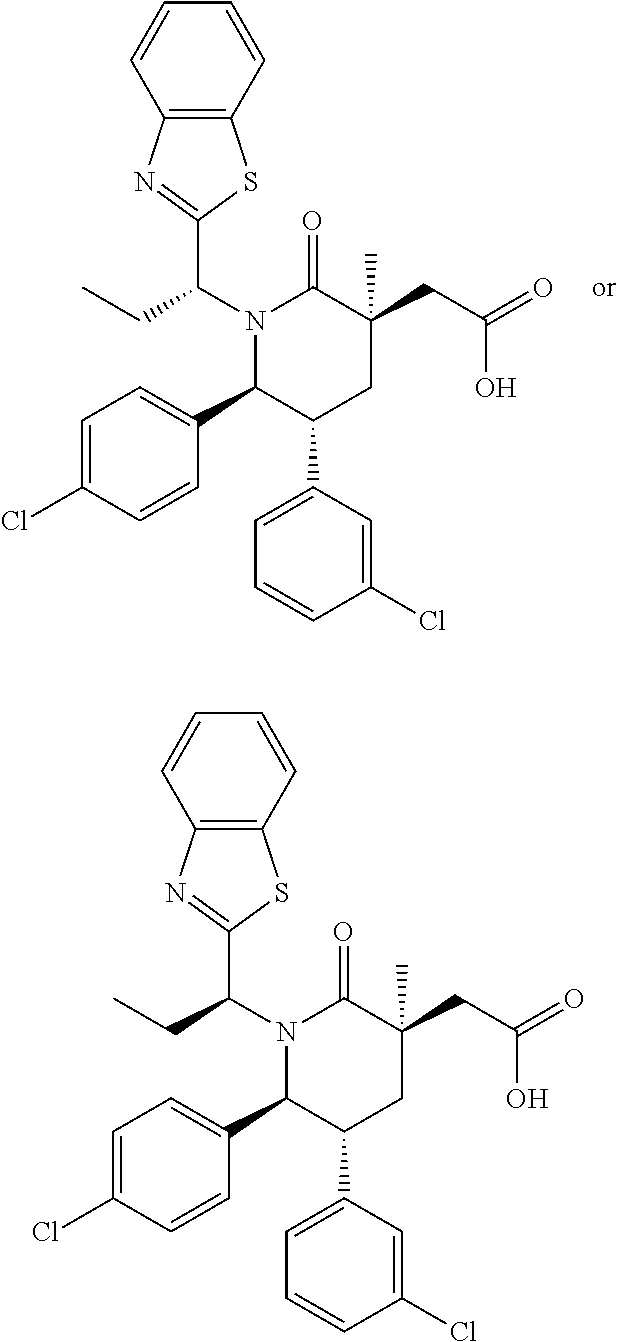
N1(C(C2=NC3=C(S2)C=CC=C3)CC)C(C2=CC=C(Cl)C=C2)C(C2=CC=CC(Cl)=C2)CC(CC(=O)O)(C)C1=O.N1(C(C2=NC3=C(S2)C=CC=C3)CC)C(C2=CC=C(Cl)C=C2)C(C2=CC=CC(Cl)=C2)CC(CC(=O)O)(C)C1=O
